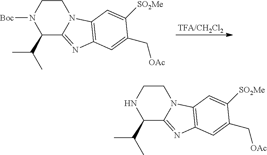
N1C(C(C)C)C2=NC3=C(N2CC1)C=C([SO2Me])C(C[OAc])=C3.[TFA/CH2Cl2].[Boc]N1C(C(C)C)C2=NC3=C(N2CC1)C=C([SO2Me])C(C[OAc])=C3
